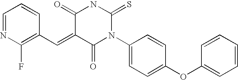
C1=NC(F)=C(C=C2C(=O)N(C3=CC=C(OC4=CC=CC=C4)C=C3)C(=S)NC2=O)C=C1
